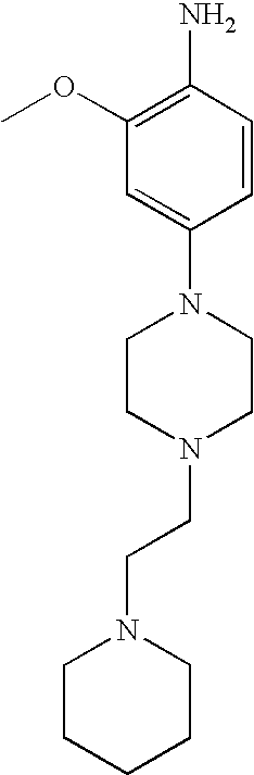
N1(C2=CC(OC)=C(N)C=C2)CCN(CCN2CCCCC2)CC1
